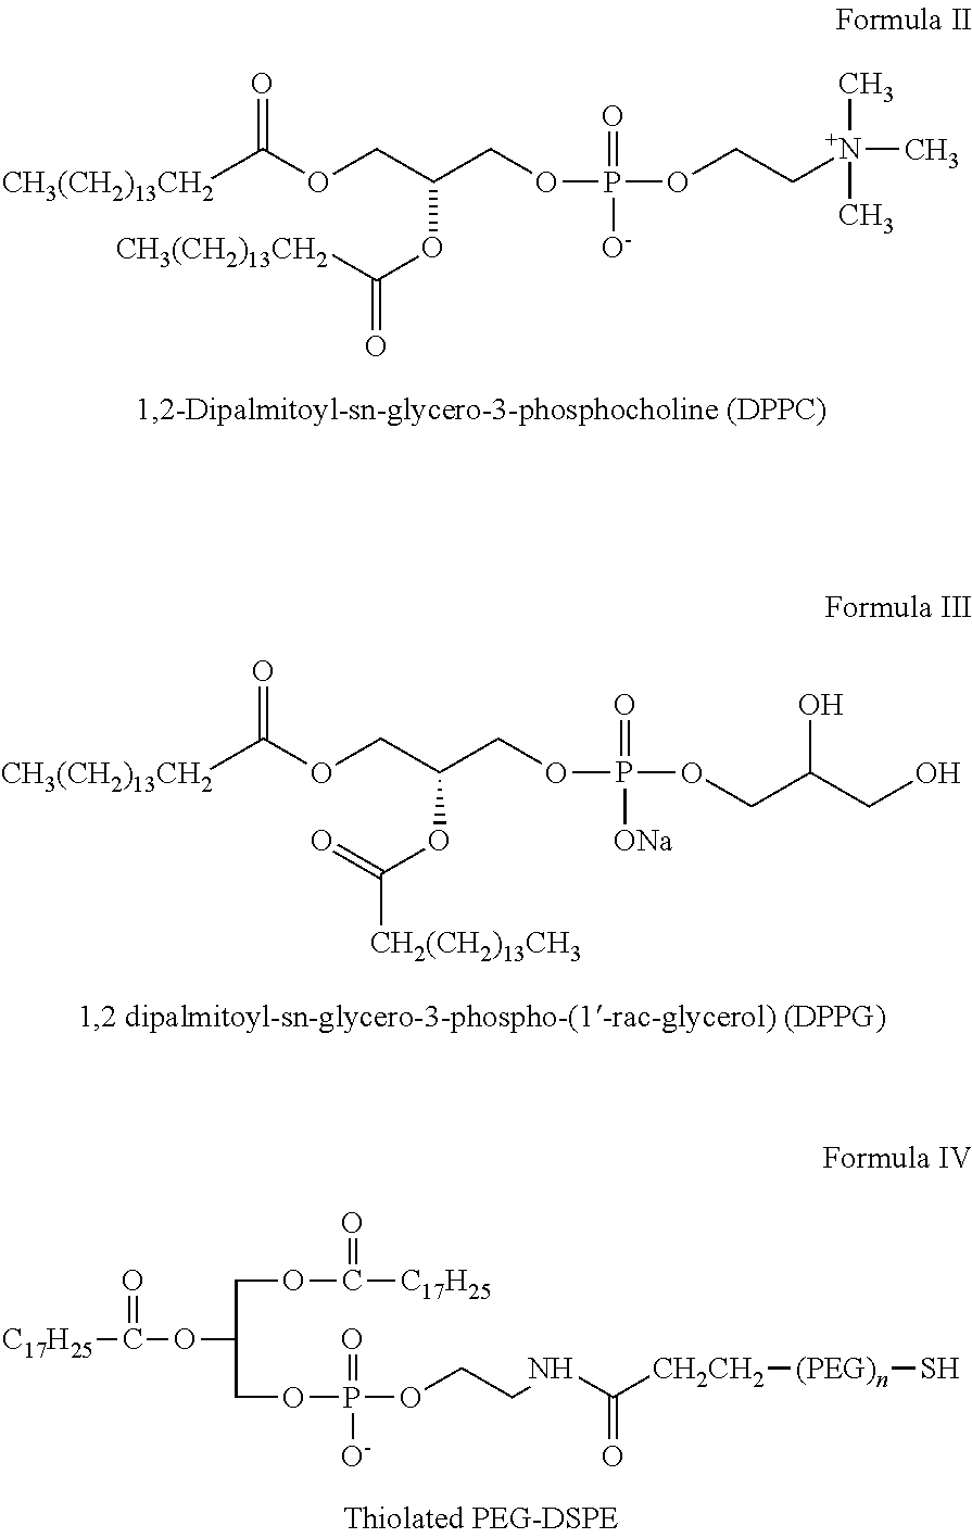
[CH3(CH2)13CH2]C(OCC(COP(OCC[N+](C)(C)C)(=O)[O-])OC(=O)[CH3(CH2)13CH2])=O.[CH3(CH2)13CH2]C(OCC(COP(OCC(CO)O)(=O)[ONa])OC([CH2(CH2)13CH3])=O)=O.[C17H25]C(=O)OC(COC(=O)[C17H25])COP(OCCNC([CH2CH2][(PEG)n]S)=O)(=O)[O-]
